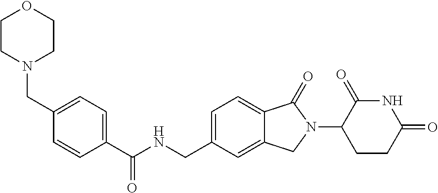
C1(C(NCC2=CC=C3C(=C2)CN(C2CCC(=O)NC2=O)C3=O)=O)=CC=C(CN2CCOCC2)C=C1
